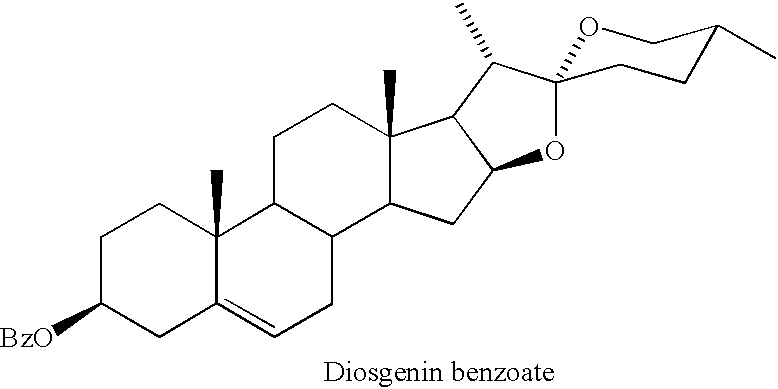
C1C([BzO])CC2=CCC3C(C2(C)C1)CCC1(C)C3CC2C1C(C)C1(O2)OCC(C)CC1
